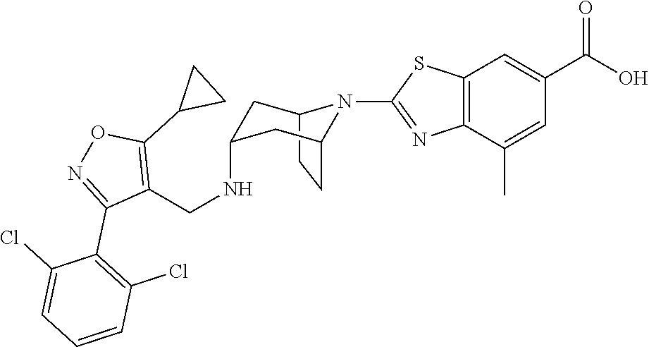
C12CCC(CC(NCC3=C(C4CC4)ON=C3C3=C(Cl)C=CC=C3Cl)C1)N2C1=NC2=C(C=C(C(O)=O)C=C2C)S1
